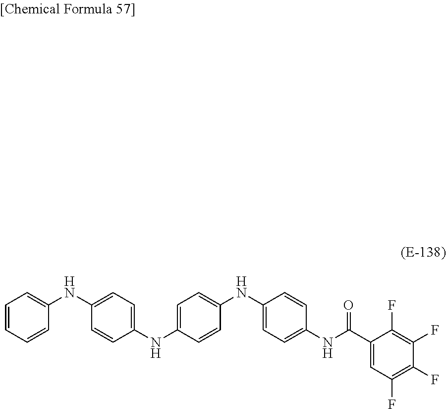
C1(NC2=CC=C(NC3=CC=C(NC4=CC=C(NC(C5=CC(F)=C(F)C(F)=C5F)=O)C=C4)C=C3)C=C2)=CC=CC=C1
